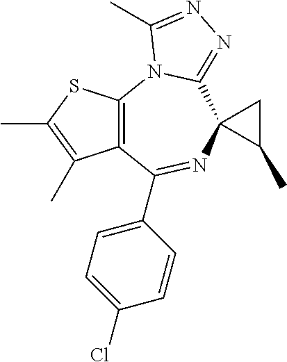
C12=C(C(C3=CC=C(Cl)C=C3)=NC3(C4=NN=C(C)N14)C(C)C3)C(C)=C(C)S2
